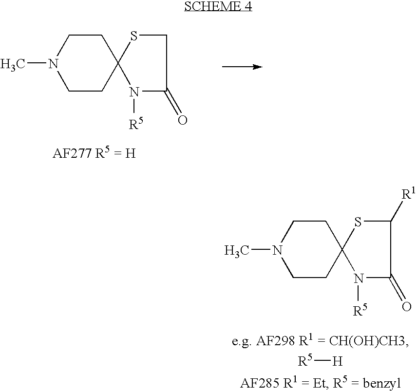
C1CC2(CCN1C)N([R5])C(=O)CS2.C1CC2(CCN1C)N([R5])C(=O)C([R1])S2.[R5][H]
